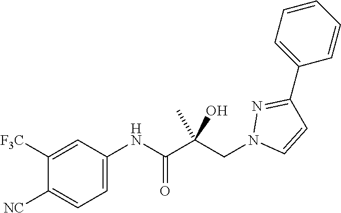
C1([NC])=CC=C(NC(C(CN2C=CC(C3=CC=CC=C3)=N2)(C)O)=O)C=C1[F3C]
